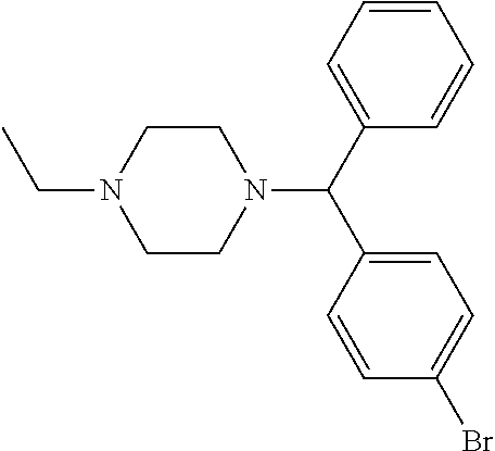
C1=CC=CC(C(C2=CC=C(Br)C=C2)N2CCN(CC)CC2)=C1
